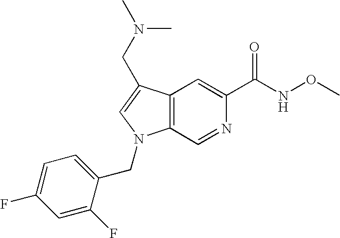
C12=C(C(CN(C)C)=CN1CC1=CC=C(F)C=C1F)C=C(C(NOC)=O)N=C2
